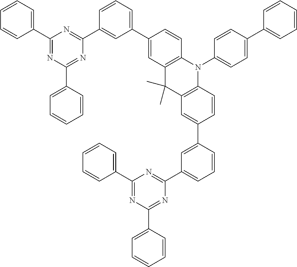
C1(C2=CC(C3=NC(C4=CC=CC=C4)=NC(C4=CC=CC=C4)=N3)=CC=C2)=CC2=C(C=C1)N(C1=CC=C(C3=CC=CC=C3)C=C1)C1=C(C2(C)C)C=C(C2=CC=CC(C3=NC(C4=CC=CC=C4)=NC(C4=CC=CC=C4)=N3)=C2)C=C1
